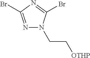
N1(CC[OTHP])N=C(Br)N=C1Br
